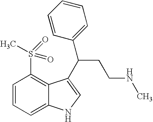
C1=CC=C2C(=C1S(=O)(=O)C)C(C(C1=CC=CC=C1)CCNC)=CN2
